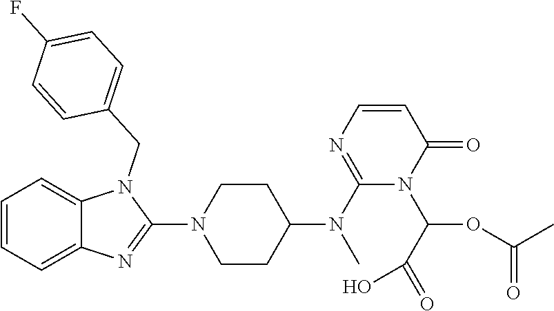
C1=CC=C2C(=C1)N(CC1=CC=C(F)C=C1)C(N1CCC(N(C3=NC=CC(=O)N3C(C(=O)O)OC(=O)C)C)CC1)=N2
